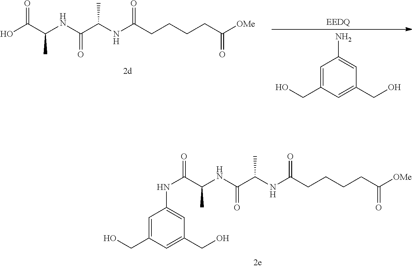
C(C(NC(C(=O)NC1=CC(CO)=CC(CO)=C1)C)=O)(C)NC(CCCCC([OMe])=O)=O.[EEDQ].C1=C(CO)C=C(CO)C=C1N.C(C(NC(C(O)=O)C)=O)(C)NC(CCCCC([OMe])=O)=O
